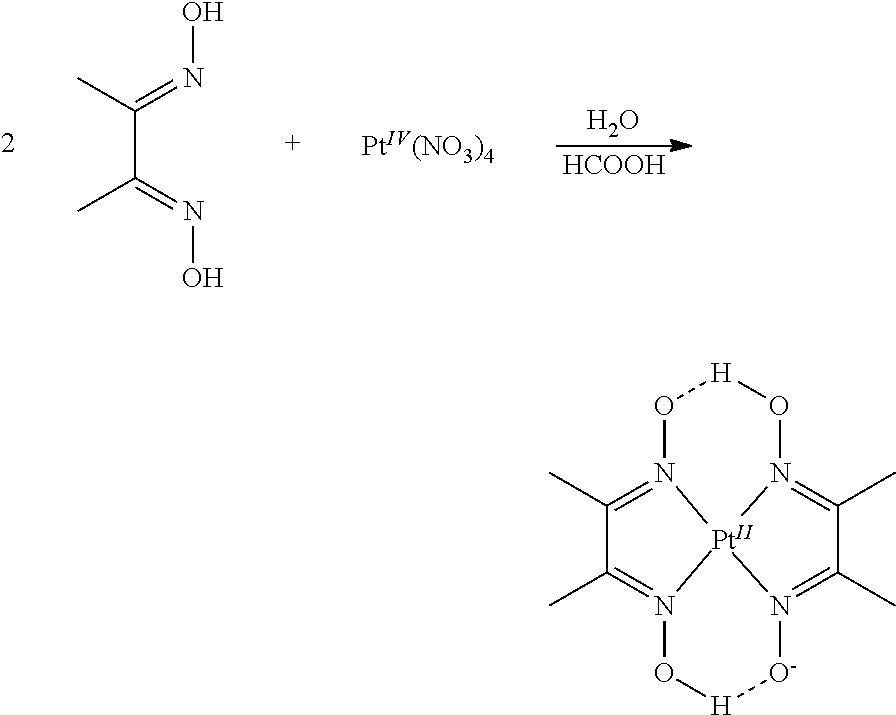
O.[HCOOH].C(C(=NO)C)(C)=NO.[PtIV(NO3)4].C1(C)=N2O[H]ON3=C(C)C(C)=N4[O-][H]ON(=C1C)[Pt]243
